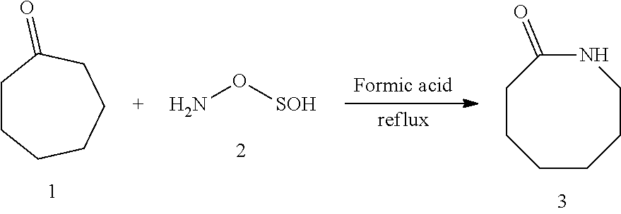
C1CCCCCC1=O.NO[SOH].C1CCCCCNC1=O
